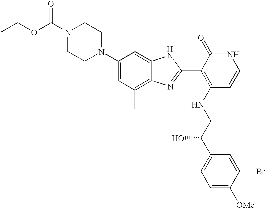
N1(C(OCC)=O)CCN(C2=CC(C)=C3C(=C2)NC(C2=C(NCC(C4=CC=C([OMe])C(Br)=C4)O)C=CNC2=O)=N3)CC1
